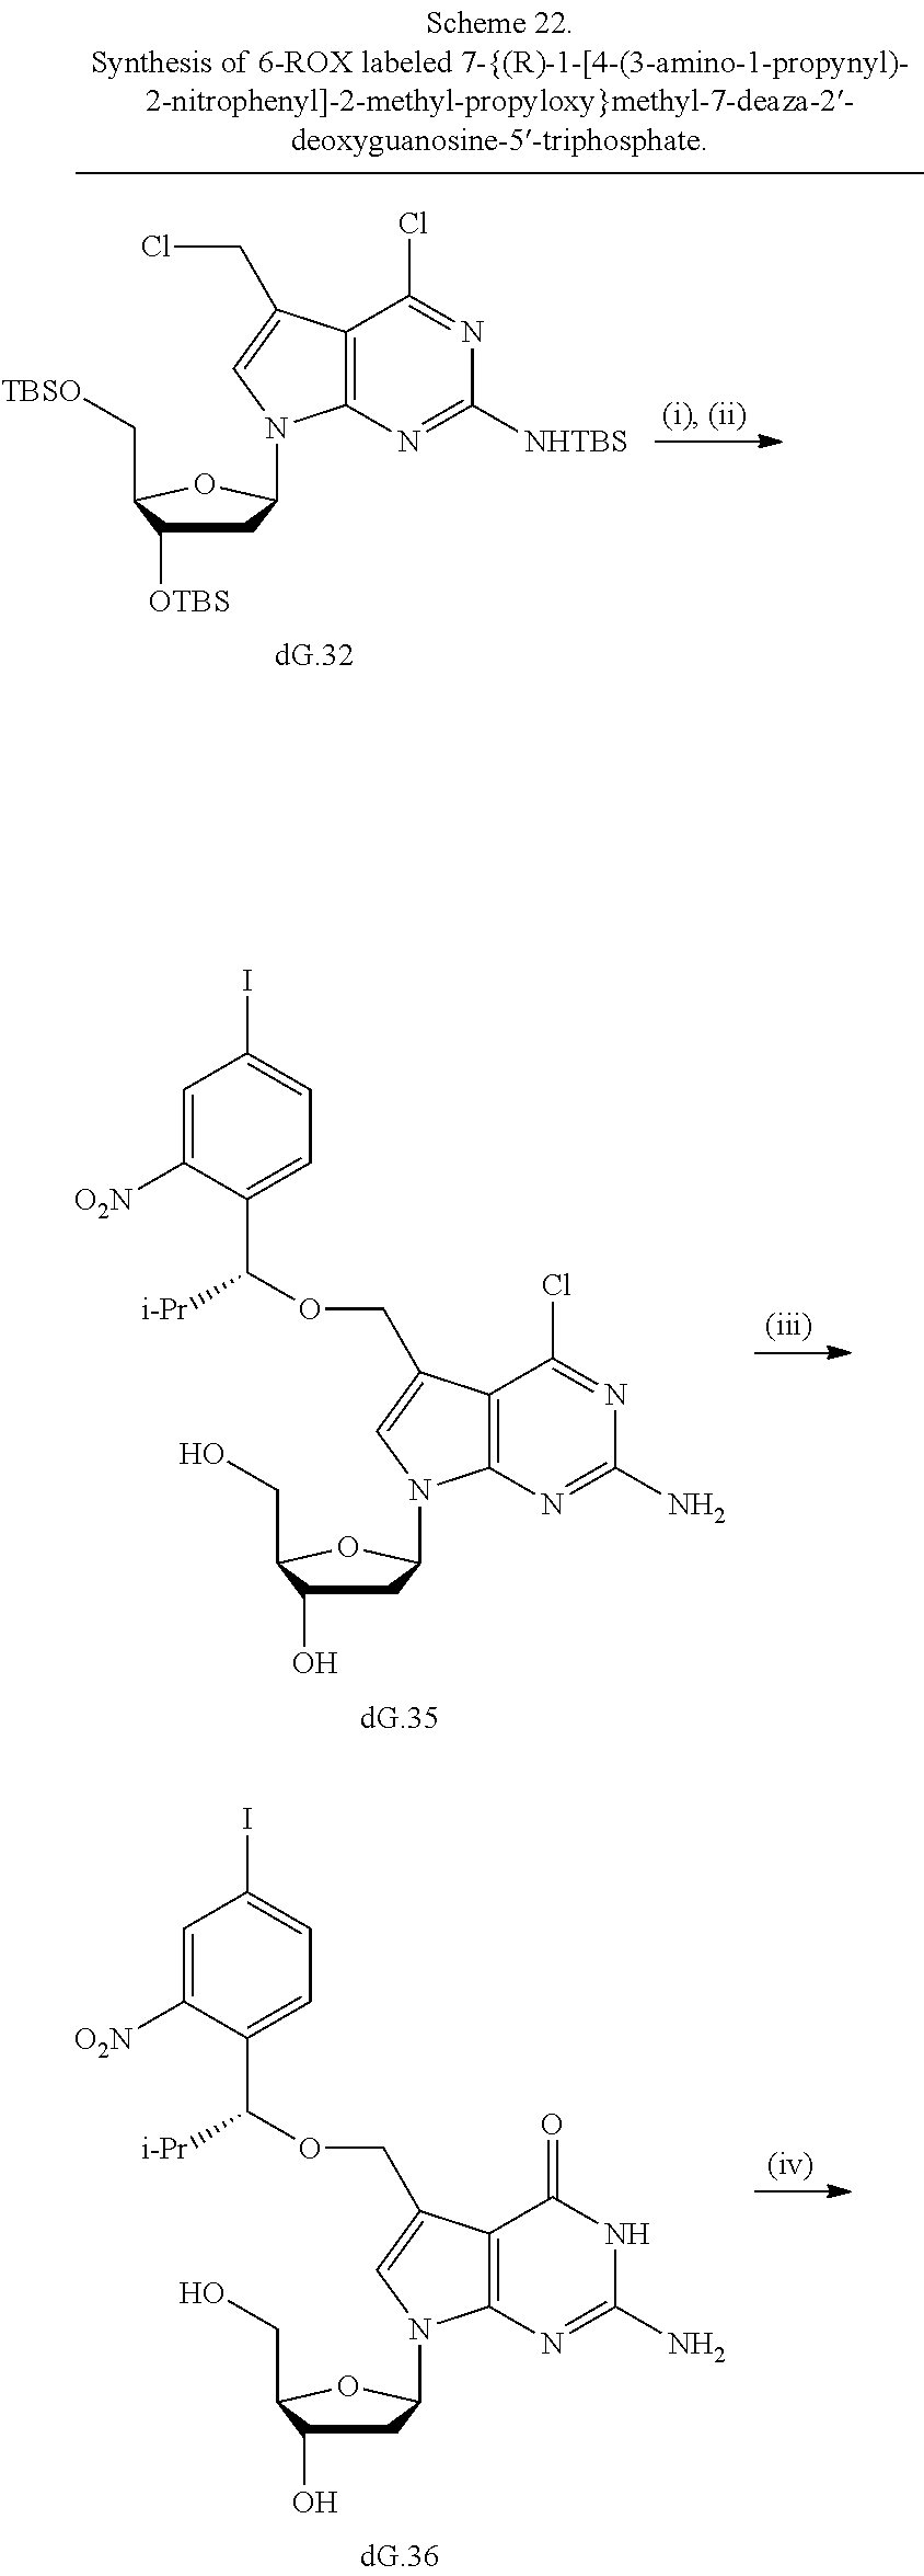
C1C(O)C(CO)OC1N1C2=C(C(Cl)=NC(N)=N2)C(COC(C2=CC=C(I)C=C2[O2N])[i-Pr])=C1.C1C(O)C(CO)OC1N1C2=C(C(=O)NC(N)=N2)C(COC(C2=CC=C(I)C=C2[O2N])[i-Pr])=C1.C1C([OTBS])C(C[TBSO])OC1N1C2=C(C(Cl)=NC([NHTBS])=N2)C(CCl)=C1
